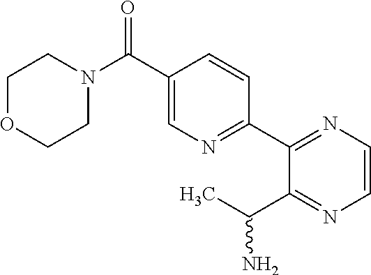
NC(C)C1=NC=CN=C1C1=NC=C(C(N2CCOCC2)=O)C=C1
